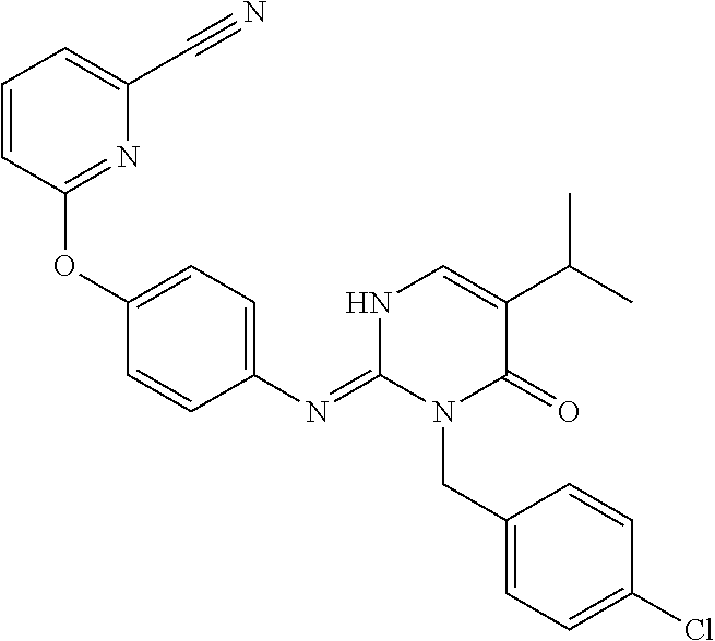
C1(OC2=NC(C#N)=CC=C2)=CC=C(N=C2N(CC3=CC=C(Cl)C=C3)C(=O)C(C(C)C)=CN2)C=C1
